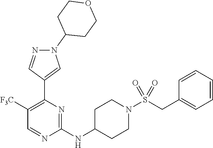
N(C1=NC(C2=CN(C3CCOCC3)N=C2)=C([F3C])C=N1)C1CCN(S(CC2=CC=CC=C2)(=O)=O)CC1
